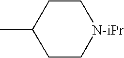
C1CC(C)CC[N-iPr]1
